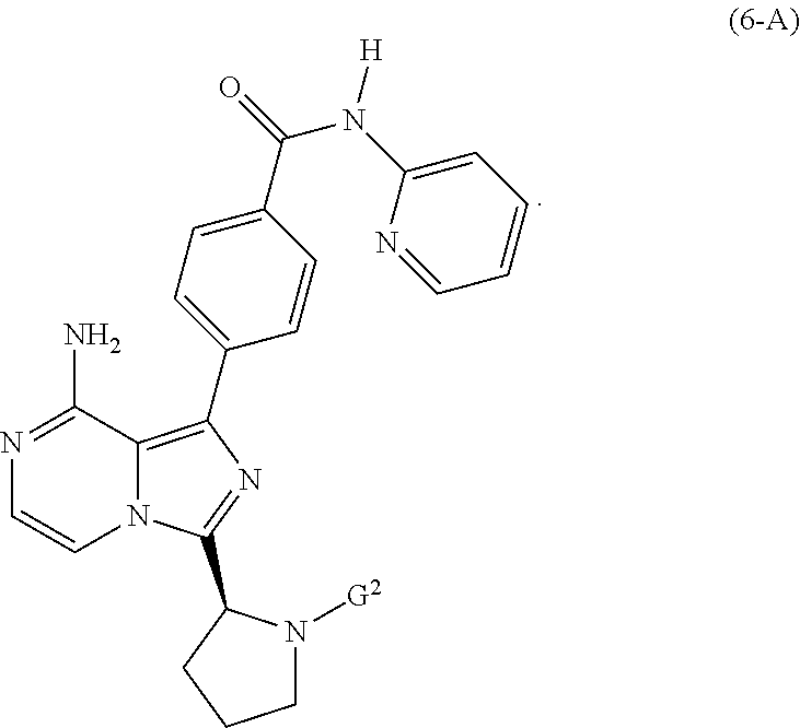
N1=C(N)C2=C(C3=CC=C(C(=O)N(C4=CC=CC=N4)[H])C=C3)N=C(C3N([G2])CCC3)N2C=C1
